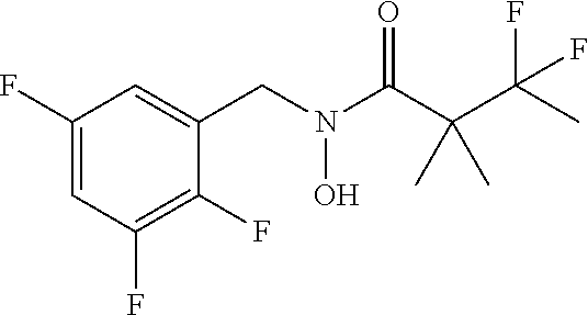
C1(F)=CC(F)=C(F)C(CN(C(C(C(C)(F)F)(C)C)=O)O)=C1
